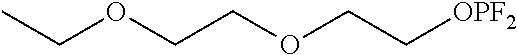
CCOCCOCC[OPF2]
